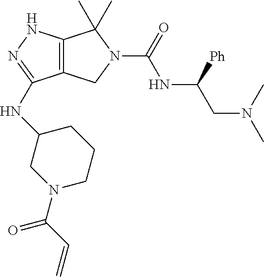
C12=C(NN=C1NC1CN(C(C=C)=O)CCC1)C(C)(C)N(C(=O)NC(CN(C)C)[Ph])C2
